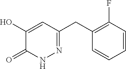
C1(O)=CC(CC2=C(F)C=CC=C2)=NNC1=O
